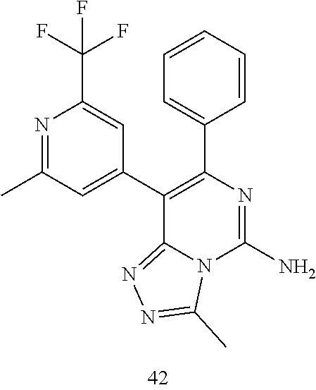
N1=C(C)C=C(C2=C(C3=CC=CC=C3)N=C(N)N3C2=NN=C3C)C=C1C(F)(F)F
